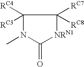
C1([RC3])([RC4])N(C)C(=O)[NRN1]C1([RC7])[RC8]
